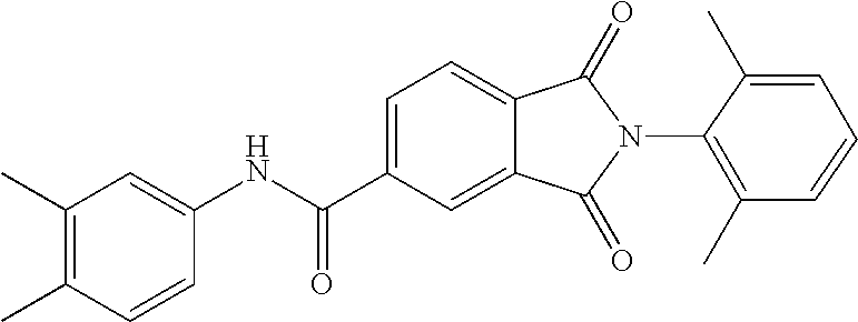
C1(C)=C(C)C=CC(NC(C2=CC=C3C(=C2)C(=O)N(C2=C(C)C=CC=C2C)C3=O)=O)=C1
